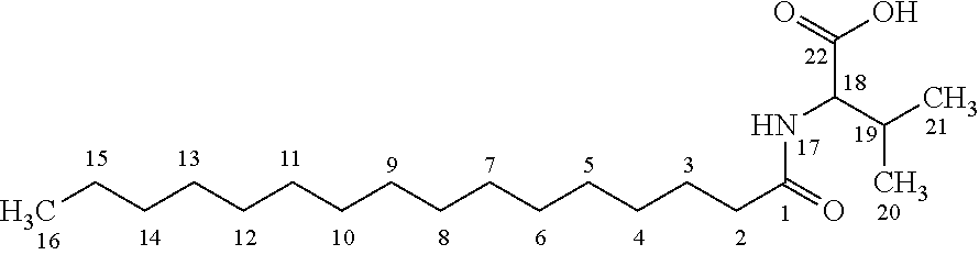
CCCCCCCCCCCCCCCC(=O)NC(C(C)C)C(O)=O
